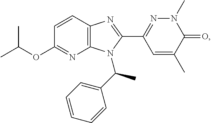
C1(OC(C)C)=NC2=C(C=C1)N=C(C1=NN(C)C(=O)C(C)=C1)N2C(C1=CC=CC=C1)C
